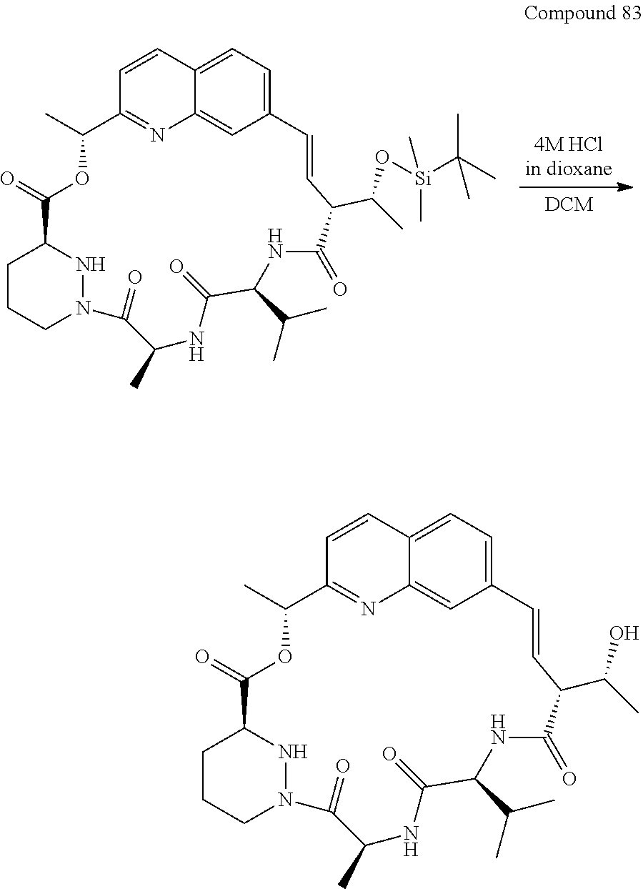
C12=CC=C3C(=C1)N=C(C=C3)C(C)OC(=O)C1CCCN(N1)C(=O)C(C)NC(=O)C(C(C)C)NC(=O)C(C(O[Si](C(C)(C)C)(C)C)C)C=C2.C12=CC=C3C(=C1)N=C(C=C3)C(C)OC(=O)C1CCCN(N1)C(=O)C(C)NC(=O)C(C(C)C)NC(=O)C(C(O)C)C=C2
